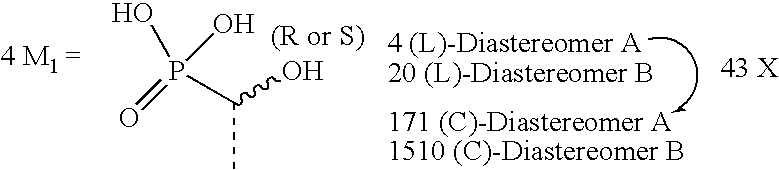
OP(O)(C(O)C)=O.[171 (C)-Diastereomer A1510 (C)-Diastereomer B]
